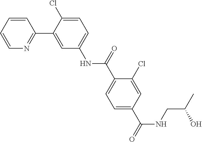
C1=CC=CN=C1C1=CC(NC(C2=CC=C(C(NCC(C)O)=O)C=C2Cl)=O)=CC=C1Cl
